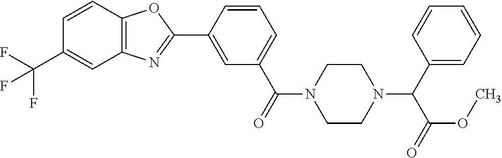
C1=C(C2=NC3=C(O2)C=CC(C(F)(F)F)=C3)C=CC=C1C(=O)N1CCN(C(C2=CC=CC=C2)C(=O)OC)CC1
